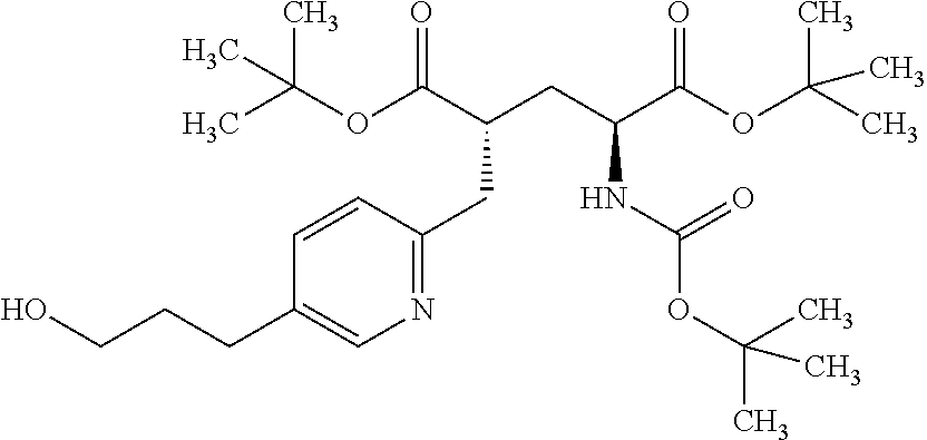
OCCCC1=CN=C(CC(CC(C(OC(C)(C)C)=O)NC(OC(C)(C)C)=O)C(OC(C)(C)C)=O)C=C1
